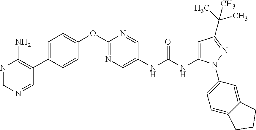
C1(OC2=NC=C(NC(NC3=CC(C(C)(C)C)=NN3C3=CC=C4C(=C3)CCC4)=O)C=N2)=CC=C(C2=C(N)N=CN=C2)C=C1
